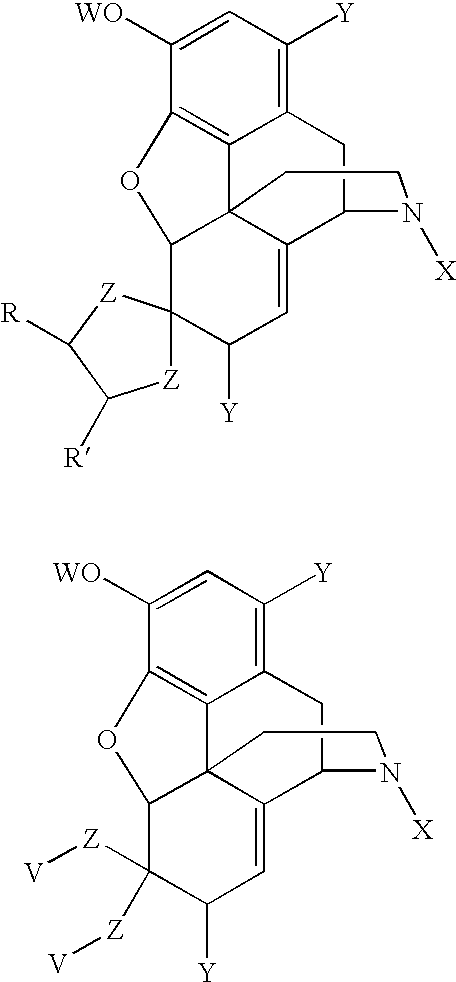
C12=C3C(=C([Y])C=C1[WO])CC1C4=CC([Y])C5(C(C34CCN1[X])O2)[Z]C([R])C([R])[Z]5.C12=C3C(=C([Y])C=C1[WO])CC1C4=CC([Y])C([Z][V])([Z][V])C(C34CCN1[X])O2
